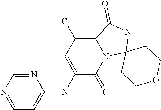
C1=NC=NC(NC2=CC(Cl)=C3N(C2=O)C2(NC3=O)CCOCC2)=C1
